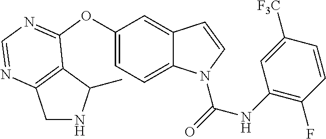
C1(OC2=NC=NC3=C2C(C)NC3)=CC=C2C(=C1)C=CN2C(NC1=C(F)C=CC([F3C])=C1)=O
